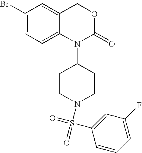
C1(Br)=CC=C2C(=C1)COC(=O)N2C1CCN(S(C2=CC(F)=CC=C2)(=O)=O)CC1
